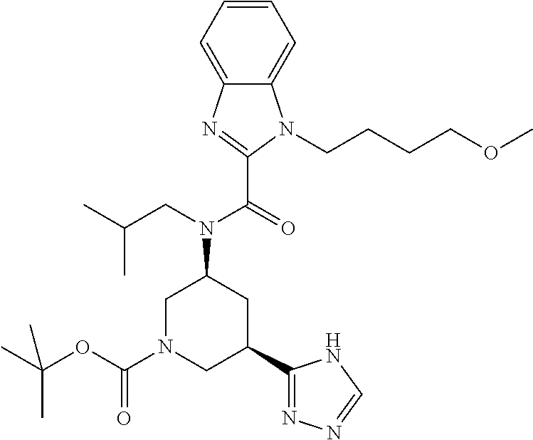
C1=CC=C2C(=C1)N(CCCCOC)C(C(=O)N(CC(C)C)C1CN(C(OC(C)(C)C)=O)CC(C3=NN=CN3)C1)=N2
